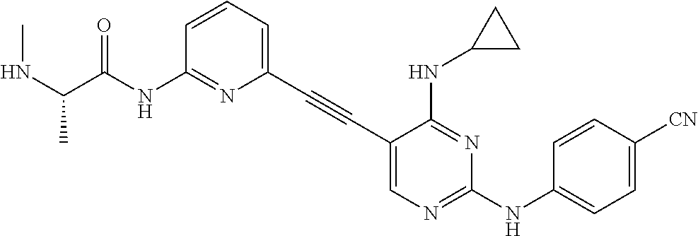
N1=C(NC(C(NC)C)=O)C=CC=C1C#CC1=CN=C(NC2=CC=C([CN])C=C2)N=C1NC1CC1
